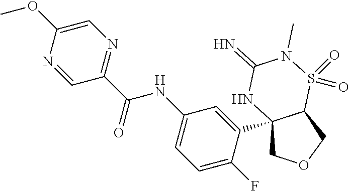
C12(C3=CC(NC(C4=NC=C(OC)N=C4)=O)=CC=C3F)COCC1S(=O)(=O)N(C)C(=N)N2
